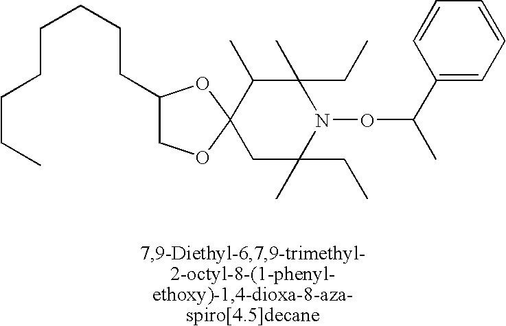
C1(CCCCCCCC)COC2(O1)C(C)C(C)(CC)N(OC(C)C1=CC=CC=C1)C(C)(CC)C2
